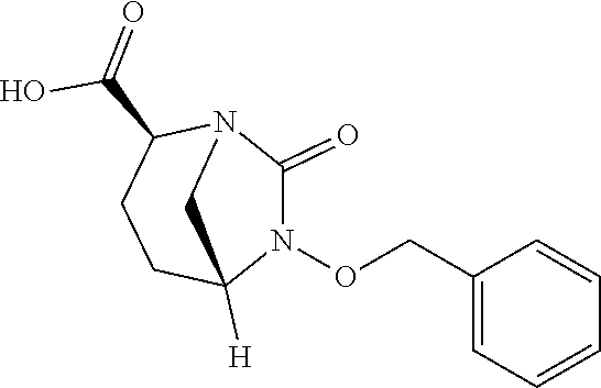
C1C(C(=O)O)N2C(=O)N(OCC3=CC=CC=C3)C([H])(C1)C2
